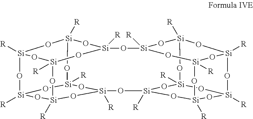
[Si]12([R])O[Si]3([R])O[Si]4([R])O[Si]([R])(O1)O[Si]1([R])O[Si]([R])(O2)O[Si]([R])(O3)O[Si]([R])(O4)O[Si]2([R])O[Si]3([R])O[Si]4([R])O[Si]5([R])O[Si]([R])(O[Si]([R])(O[Si]([R])(O5)O[Si]([R])(O4)O1)O2)O3
